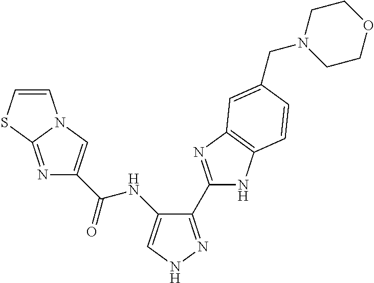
C(=O)(NC1=CNN=C1C1=NC2=C(N1)C=CC(CN1CCOCC1)=C2)C1=CN2C(=N1)SC=C2
